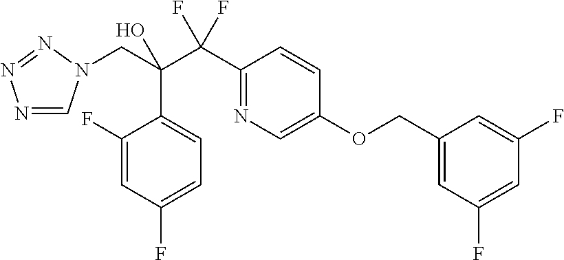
N1=CN(CC(C(C2=NC=C(OCC3=CC(F)=CC(F)=C3)C=C2)(F)F)(O)C2=CC=C(F)C=C2F)N=N1
